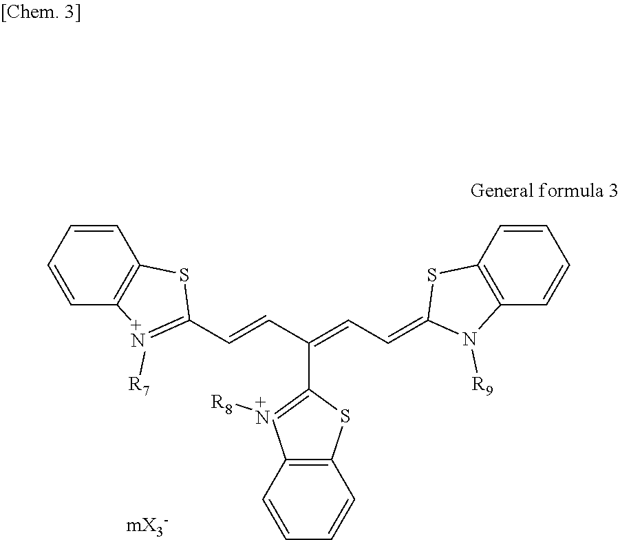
C12=C(SC(C(=CC=C3N([R9])C4=C(S3)C=CC=C4)C=CC3=[+N]([R7])C4=C(S3)C=CC=C4)=[+N]1[R8])C=CC=C2
